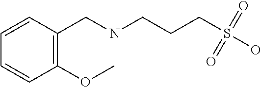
N(CCCS(O)(=O)=O)CC1=C(OC)C=CC=C1
